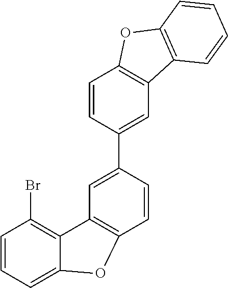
C1=CC=C2C(=C1Br)C1=C(C=CC(C3=CC4=C(C=C3)OC3=C4C=CC=C3)=C1)O2
